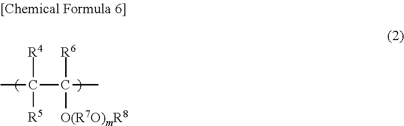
CC(C(C)([R6])[O(R7O)mR8])([R4])[R5]
